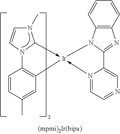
C1=CC(C)=CC2=C1N1C(->[Ir]23-N2=CC=NC=C2C2=NC4=C(N23)C=CC=C4)N(C)C=C1
